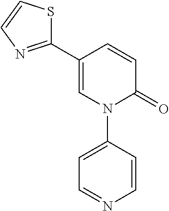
C1=CC(N2C(=O)C=CC(C3=NC=CS3)=C2)=CC=N1
